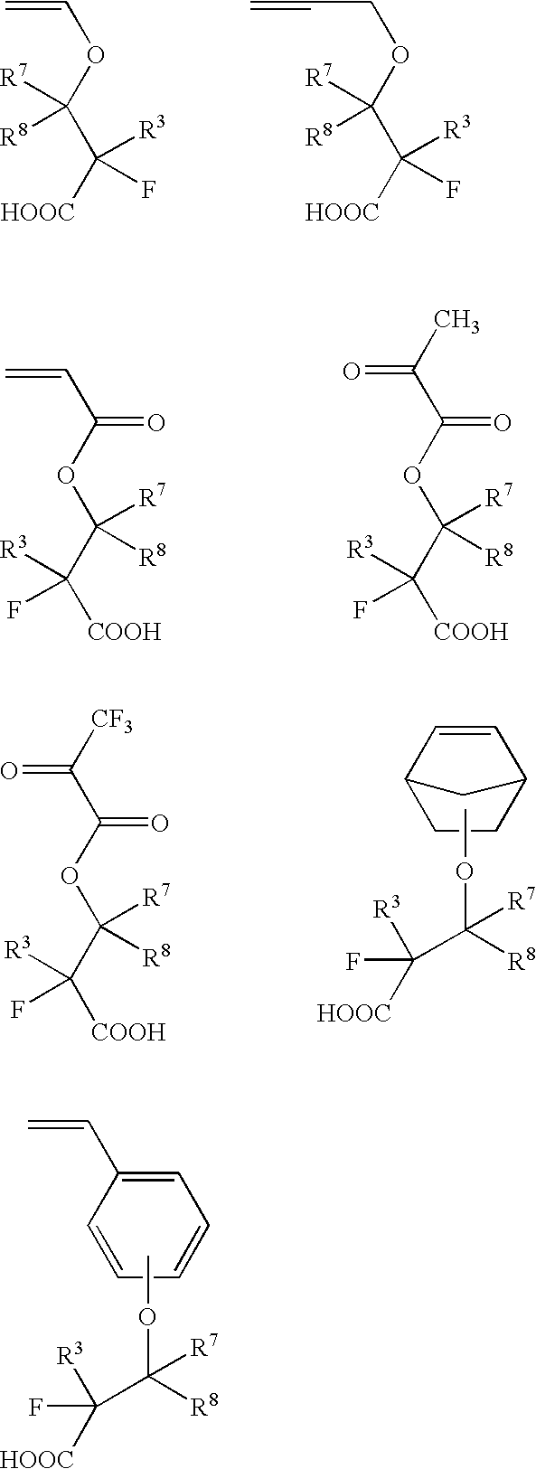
C1=CC=CC(C=C)=C1.COC(C(F)([R3])[HOOC])([R8])[R7].C=COC(C([HOOC])([R3])F)([R7])[R8].C(OC(C([HOOC])([R3])F)([R7])[R8])C=C.C=CC(OC([R7])([R8])C([COOH])([R3])F)=O.O=C(C(OC([R7])([R8])C([COOH])([R3])F)=O)C.C12C=CC(C1)CC2.COC(C(F)([R3])[HOOC])([R8])[R7].O=C(C(OC([R7])([R8])C([COOH])([R3])F)=O)[CF3]
